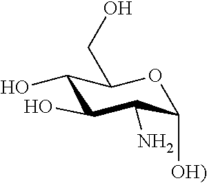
C1(O)C(O)C(N)C([OH)])OC1CO
